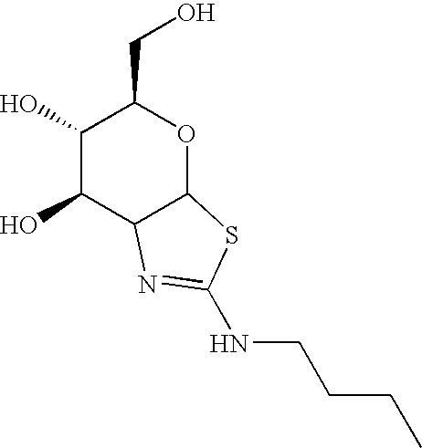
C1(O)C(O)C2C(OC1CO)SC(NCCCC)=N2
